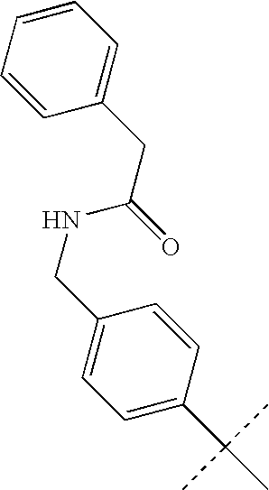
C1=C(C(C)(C)C)C=CC(CNC(CC2=CC=CC=C2)=O)=C1
